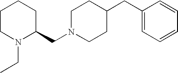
C1CN(CC)C(CN2CCC(CC3=CC=CC=C3)CC2)CC1
